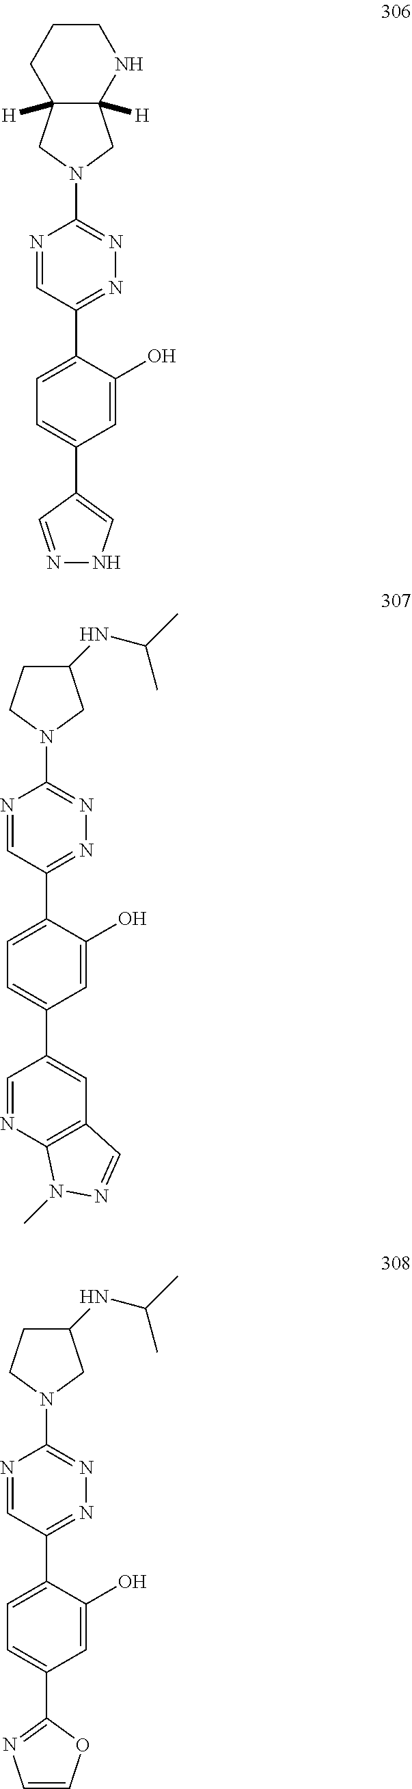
N1=C(C2=CC=C(C3=CC4=C(N=C3)N(C)N=C4)C=C2O)C=NC(N2CC(NC(C)C)CC2)=N1.N1=C(C2=CC=C(C3=CNN=C3)C=C2O)C=NC(N2CC3([H])C([H])(C2)CCCN3)=N1.N1=C(C2=CC=C(C3=NC=CO3)C=C2O)C=NC(N2CC(NC(C)C)CC2)=N1
